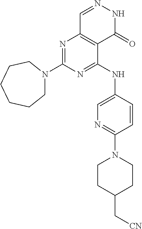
N1=C(N2CCCCCC2)N=C(NC2=CN=C(N3CCC(C[CN])CC3)C=C2)C2=C1C=NNC2=O
